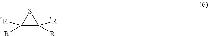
S1C([R])([R])C1([R])[R]
